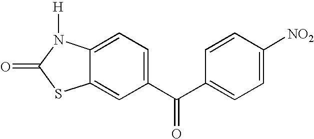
C12=CC(C(C3=CC=C([NO2])C=C3)=O)=CC=C1N([H])C(=O)S2
